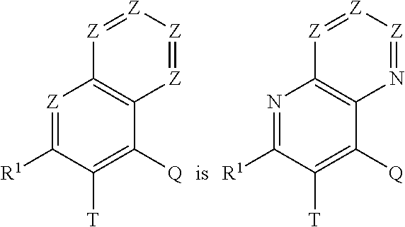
[Z]1=C([R1])C([T])=C([Q])C2=C1[Z]=[Z][Z]=[Z]2.N1=C([R1])C([T])=C([Q])C2=C1[Z]=[Z][Z]=N2
